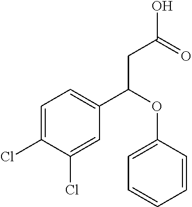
C1=C(Cl)C(Cl)=CC(C(OC2=CC=CC=C2)CC(O)=O)=C1
